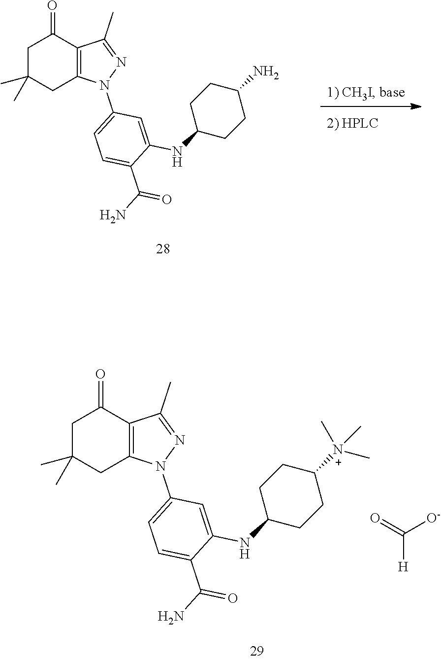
C1C(C)(C)CC2=C(C1=O)C(C)=NN2C1=CC=C(C(N)=O)C(NC2CCC(N)CC2)=C1.C1C(C)(C)CC2=C(C1=O)C(C)=NN2C1=CC=C(C(N)=O)C(NC2CCC([N+](C)(C)C)CC2)=C1.O=C([O-])[H]
